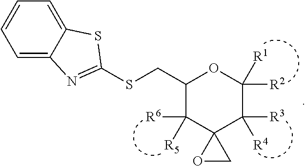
C1(CSC2=NC3=CC=CC=C3S2)C([R5])([R6])C2(C([R3])([R4])C([R1])([R2])O1)OC2
